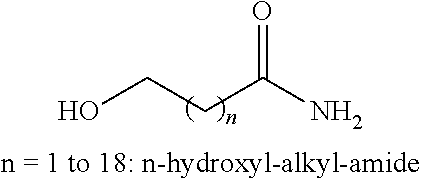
OCCC(N)=O
